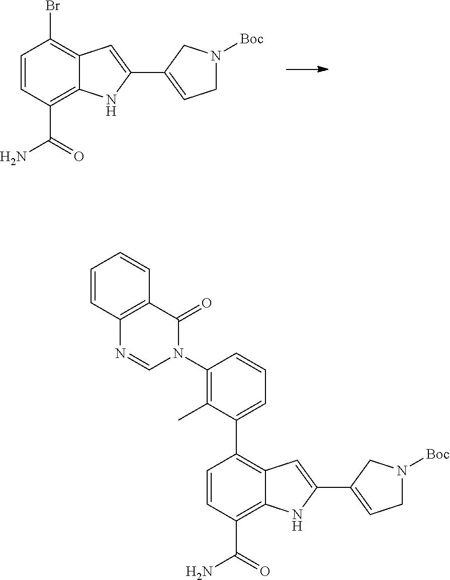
C1=CC(C(=O)N)=C2C(=C1Br)C=C(C1=CCN([Boc])C1)N2.C1=CC(C(=O)N)=C2C(=C1C1=CC=CC(N3C(=O)C4=C(N=C3)C=CC=C4)=C1C)C=C(C1=CCN([Boc])C1)N2
